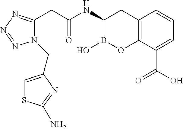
C12=C(C(C(O)=O)=CC=C1)OB(O)C(NC(CC1=NN=NN1CC1=CSC(N)=N1)=O)C2
